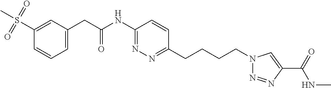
C1=CC=C(CC(NC2=NN=C(CCCCN3N=NC(C(NC)=O)=C3)C=C2)=O)C=C1S(C)(=O)=O
